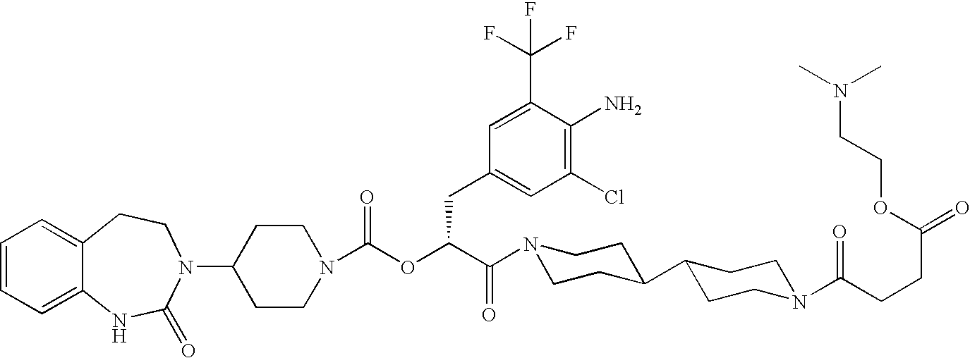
C1=CC=C2C(=C1)CCN(C1CCN(C(OC(C(N3CCC(C4CCN(C(CCC(=O)OCCN(C)C)=O)CC4)CC3)=O)CC3=CC(Cl)=C(N)C(C(F)(F)F)=C3)=O)CC1)C(=O)N2
